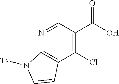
C1=NC2=C(C(Cl)=C1C(O)=O)C=CN2[Ts]
